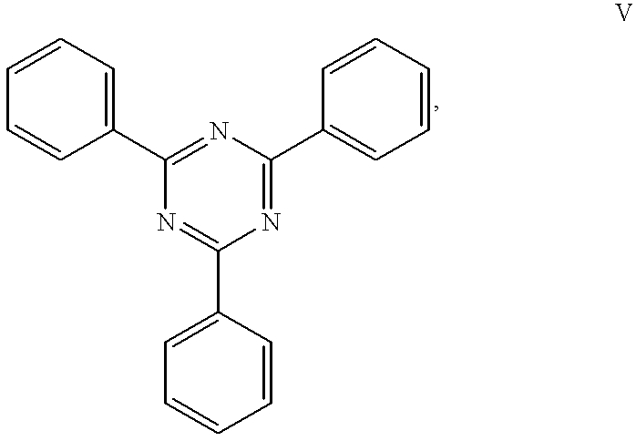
C1=CC(C2=NC(C3=CC=CC=C3)=NC(C3=CC=CC=C3)=N2)=CC=C1
